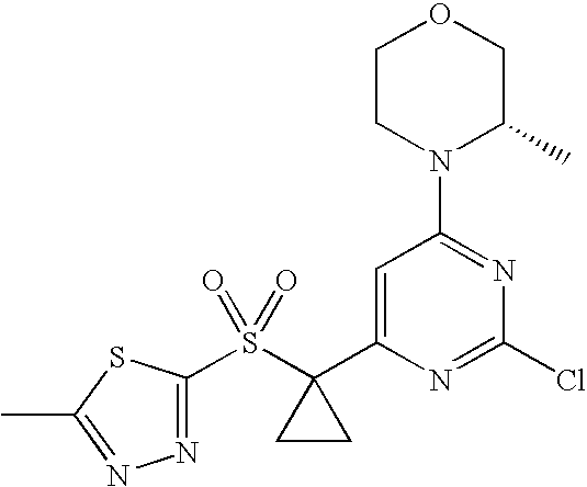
C1CN(C2=NC(Cl)=NC(C3(S(=O)(=O)C4=NN=C(C)S4)CC3)=C2)C(C)CO1
